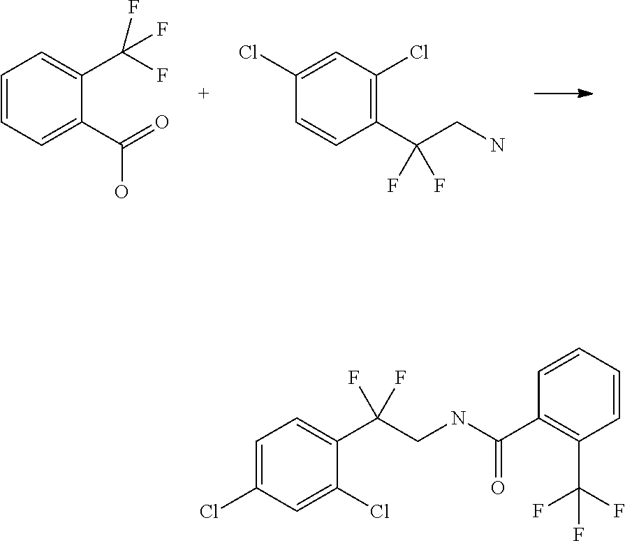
C1=CC=C(C(=O)O)C(C(F)(F)F)=C1.C1(Cl)=CC(Cl)=C(C(CN)(F)F)C=C1.C1=C(Cl)C=C(Cl)C(C(CNC(C2=C(C(F)(F)F)C=CC=C2)=O)(F)F)=C1
